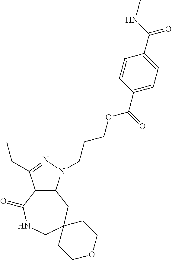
C12=C(N(CCCOC(C3=CC=C(C(NC)=O)C=C3)=O)N=C1CC)CC1(CNC2=O)CCOCC1
